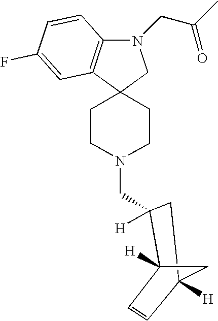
C12(CCN(CC3([H])C4([H])C=CC([H])(C3)C4)CC1)CN(CC(C)=O)C1=C2C=C(F)C=C1
